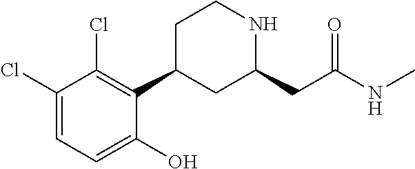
C1(Cl)=CC=C(O)C(C2CC(CC(NC)=O)NCC2)=C1Cl
